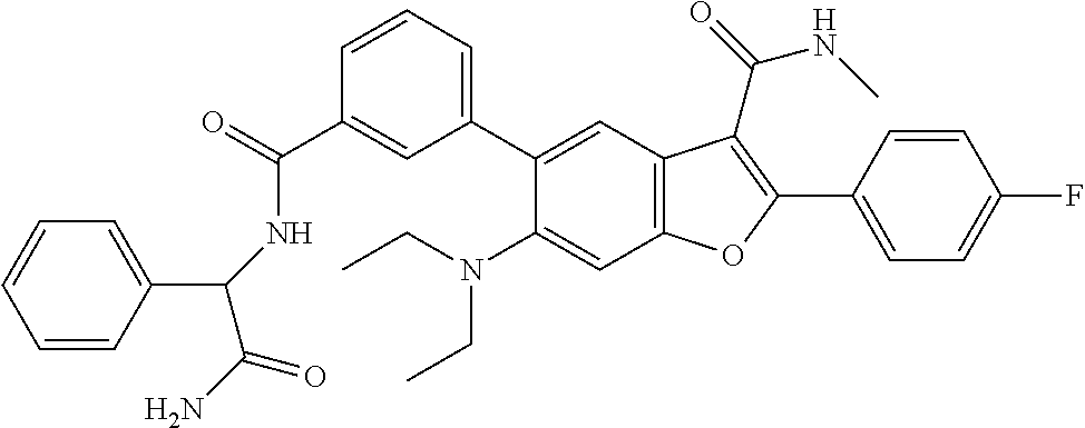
C1(C(=O)NC(C(N)=O)C2=CC=CC=C2)=CC(C2=CC3=C(C=C2N(CC)CC)OC(C2=CC=C(F)C=C2)=C3C(=O)NC)=CC=C1
